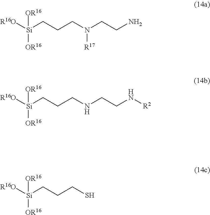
[R16O][Si](CCCN(CCN)[R17])([OR16])[OR16].[R16O][Si](CCCNCCN[R2])([OR16])[OR16].[R16O][Si](CCCS)([OR16])[OR16]
